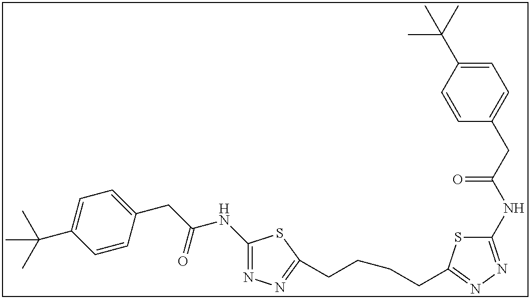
C1(NC(CC2=CC=C(C(C)(C)C)C=C2)=O)=NN=C(CCCCC2=NN=C(NC(CC3=CC=C(C(C)(C)C)C=C3)=O)S2)S1
